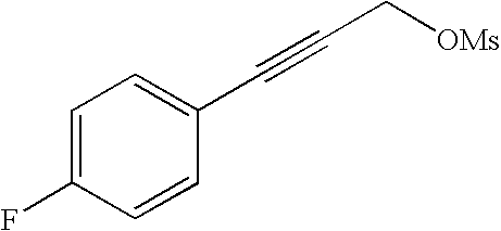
C1=C(F)C=CC(C#CC[OMs])=C1
